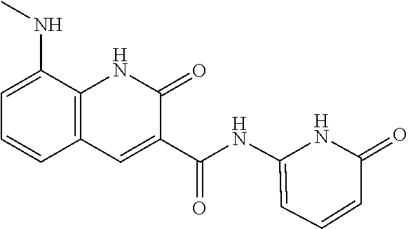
C1=C(NC)C2=C(C=C1)C=C(C(NC1=CC=CC(=O)N1)=O)C(=O)N2
